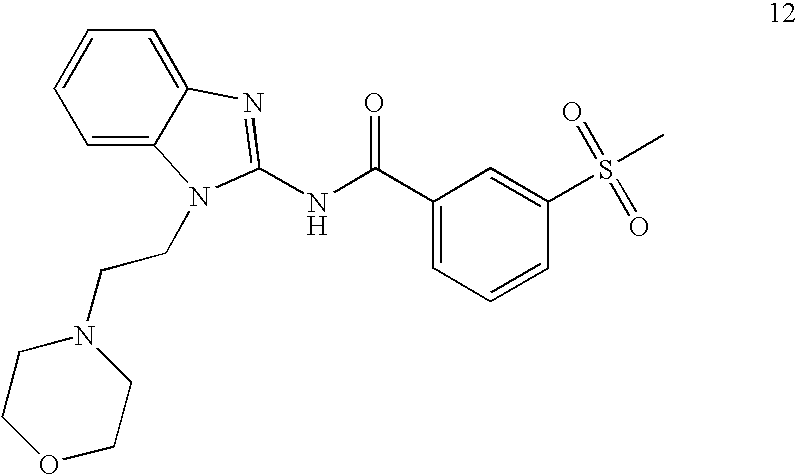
N(C(C1=CC=CC(S(=O)(=O)C)=C1)=O)C1=NC2=CC=CC=C2N1CCN1CCOCC1
